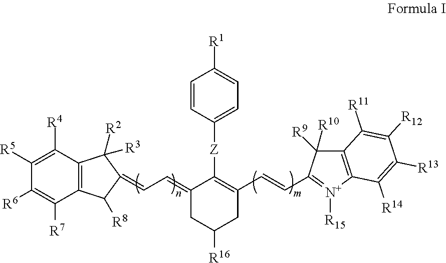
C12=C(C([R4])=C([R5])C([R6])=C1[R7])C([R2])([R3])C(=CC=C1CC([R16])CC(C=CC3=[N+]([R15])C4=C(C([R11])=C([R12])C([R13])=C4[R14])C3([R10])[R9])=C1[Z]C1=CC=C([R1])C=C1)C2[R8]
